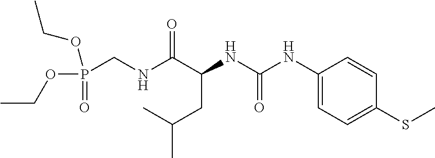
C(C)(CC(NC(=O)NC1=CC=C(SC)C=C1)C(NCP(OCC)(=O)OCC)=O)C
